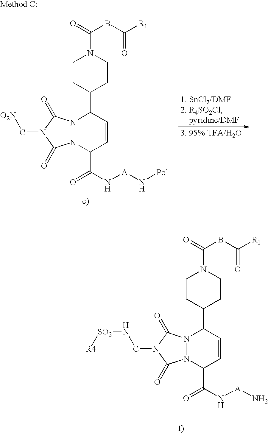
N12N(C(C(N[A]N[Pol])=O)C=CC1C1CCN(C(=O)BC([R1])=O)CC1)C(=O)N(C[O2N])C2=O.N12N(C(C(N[A]N)=O)C=CC1C1CCN(C(=O)BC([R1])=O)CC1)C(=O)N(CN[SO2][R4])C2=O
